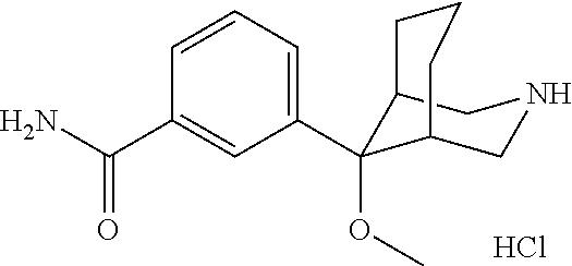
C12C(OC)(C3=CC=CC(C(N)=O)=C3)C(CNC1)CCC2.Cl
